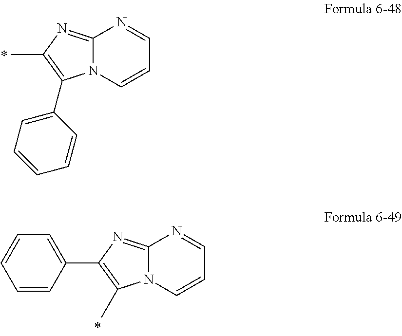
C12=NC(C)=C(C3=CC=CC=C3)N1C=CC=N2.C12=NC(C3=CC=CC=C3)=C(C)N1C=CC=N2
